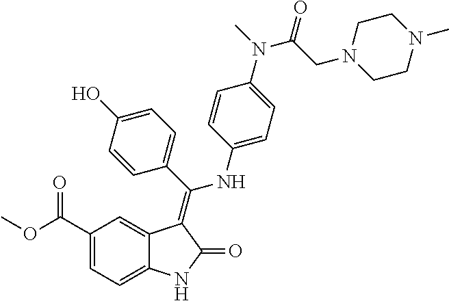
C1(C(OC)=O)=CC=C2C(=C1)C(=C(C1=CC=C(O)C=C1)NC1=CC=C(N(C)C(CN3CCN(C)CC3)=O)C=C1)C(=O)N2
